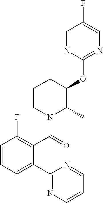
C1(OC2CCCN(C(C3=C(F)C=CC=C3C3=NC=CC=N3)=O)C2C)=NC=C(F)C=N1
